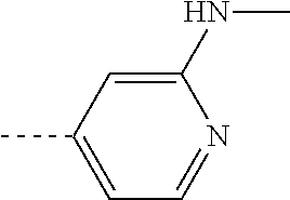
C1(NC)=CC(C)=CC=N1
